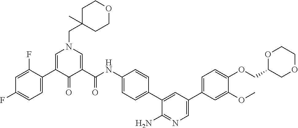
C1=C(C2=CC=C(F)C=C2F)C(=O)C(C(NC2=CC=C(C3=CC(C4=CC=C(OCC5COCCO5)C(OC)=C4)=CN=C3N)C=C2)=O)=CN1CC1(C)CCOCC1
